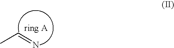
C(C)=N
